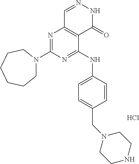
Cl.N1=C(N2CCCCCC2)N=C(NC2=CC=C(CN3CCNCC3)C=C2)C2=C1C=NNC2=O
